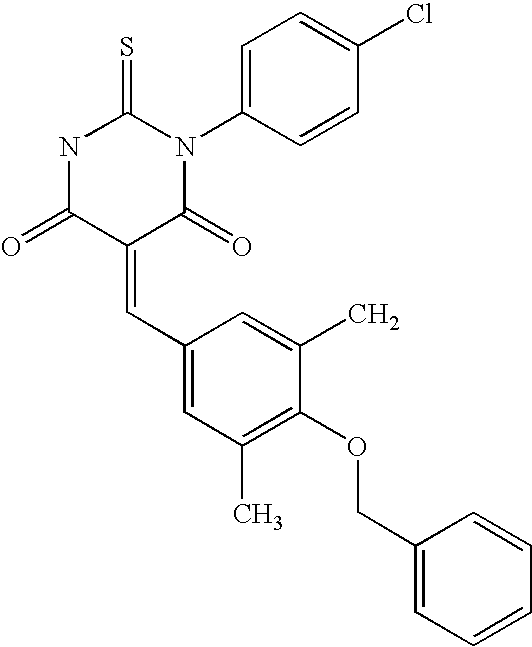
N1C(=O)C(=CC2=CC(C)=C(OCC3=CC=CC=C3)C(C)=C2)C(=O)N(C2=CC=C(Cl)C=C2)C1=S
